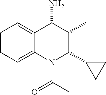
C1=CC=C2C(=C1)C(N)C(C)C(C1CC1)N2C(C)=O
